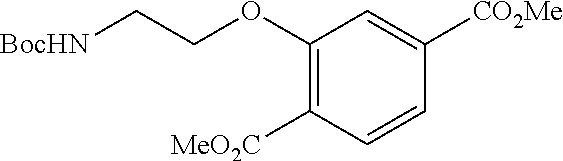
C1(OCC[BocHN])=C([MeO2C])C=CC([CO2Me])=C1
